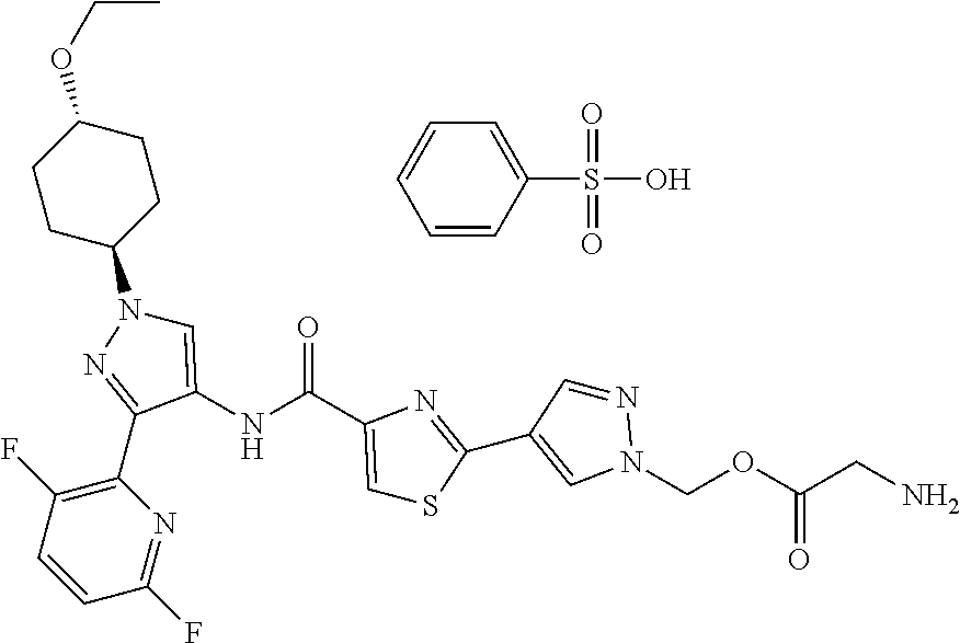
C1=C(NC(=O)C2=CSC(C3=CN(COC(CN)=O)N=C3)=N2)C(C2=C(F)C=CC(F)=N2)=NN1C1CCC(OCC)CC1.C1=CC(S(O)(=O)=O)=CC=C1
